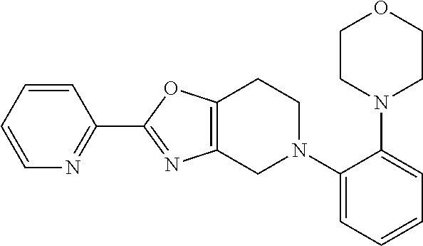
C1(C2=NC3=C(O2)CCN(C2=CC=CC=C2N2CCOCC2)C3)=NC=CC=C1
